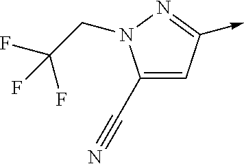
C1(C#N)=CC(->C)=NN1CC(F)(F)F
